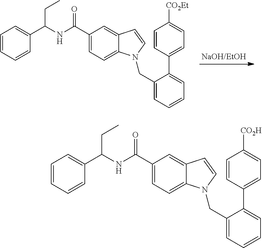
C1=CC=CC(C(NC(C2=CC=C3C(=C2)C=CN3CC2=CC=CC=C2C2=CC=C([CO2Et])C=C2)=O)CC)=C1.C1=CC=CC(C(NC(C2=CC=C3C(=C2)C=CN3CC2=CC=CC=C2C2=CC=C([CO2H])C=C2)=O)CC)=C1
